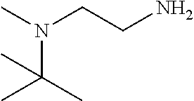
CN(CCN)C(C)(C)C
